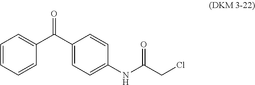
C1=CC=CC(C(C2=CC=C(NC(=O)CCl)C=C2)=O)=C1
